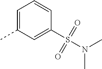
C1=C(C)C=C(S(=O)(=O)N(C)C)C=C1
